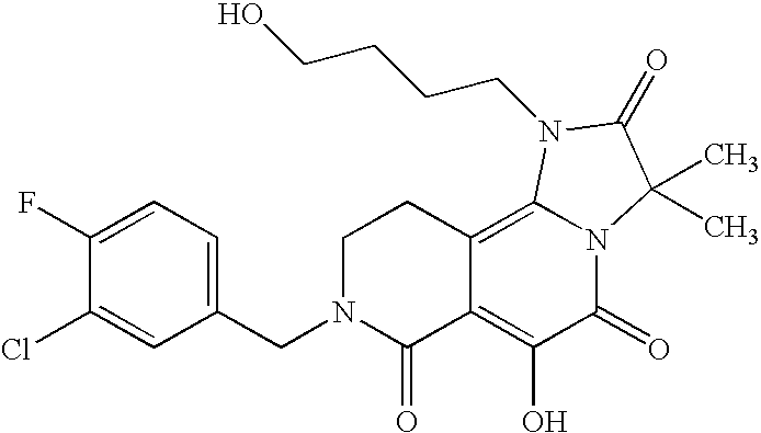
C1(CN2C(=O)C3=C(O)C(=O)N4C(=C3CC2)N(CCCCO)C(=O)C4(C)C)=CC=C(F)C(Cl)=C1
